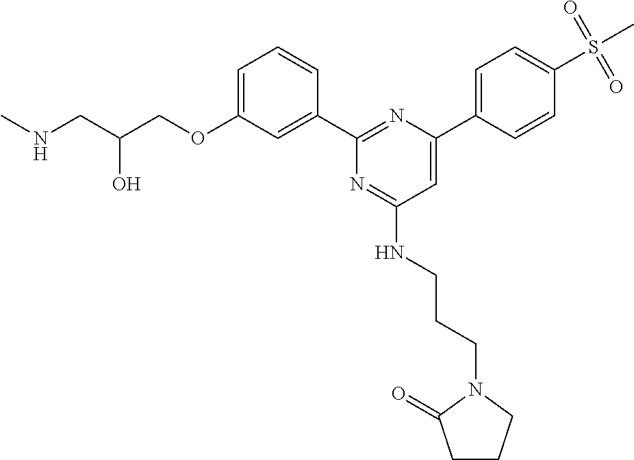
N(CC(COC1=CC=CC(C2=NC(C3=CC=C(S(=O)(=O)C)C=C3)=CC(NCCCN3C(=O)CCC3)=N2)=C1)O)C
